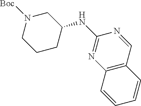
C12=C(C=NC(NC3CN([Boc])CCC3)=N1)C=CC=C2
